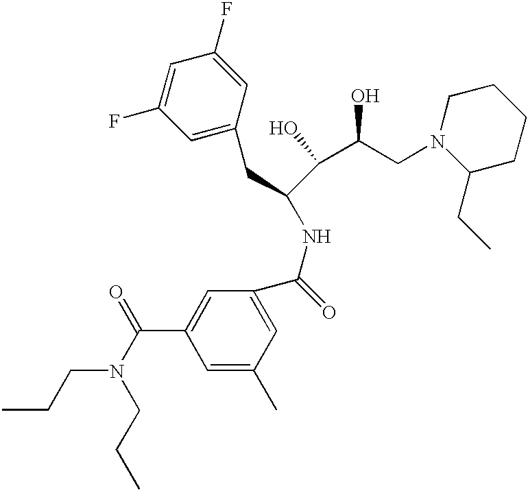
C1=C(C)C=C(C(=O)NC(CC2=CC(F)=CC(F)=C2)C(C(O)CN2C(CC)CCCC2)O)C=C1C(N(CCC)CCC)=O
